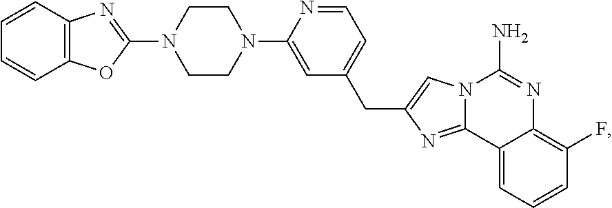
C12=C(C=CC=C1)N=C(N1CCN(C3=CC(CC4=CN5C(N)=NC6=C(F)C=CC=C6C5=N4)=CC=N3)CC1)O2
